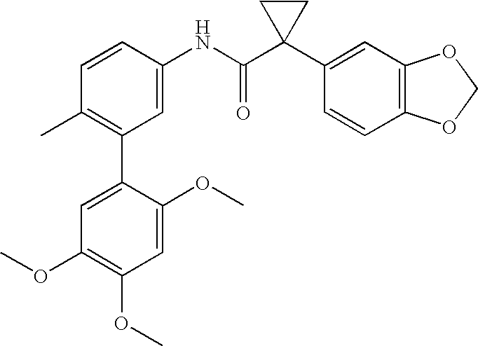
C1(C2=C(C)C=CC(NC(C3(C4=CC5=C(C=C4)OCO5)CC3)=O)=C2)=CC(OC)=C(OC)C=C1OC
